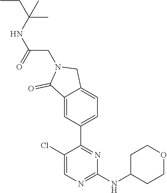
C1(Cl)=CN=C(NC2CCOCC2)N=C1C1=CC=C2C(=C1)C(=O)N(CC(NC(C)(CC)C)=O)C2
